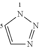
C1=CON=N1
